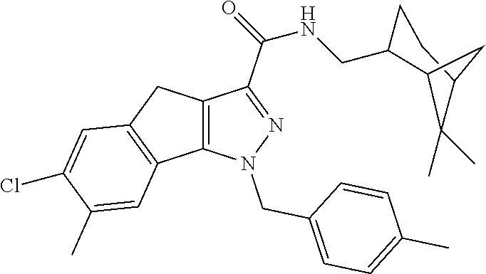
C12=C(N(CC3=CC=C(C)C=C3)N=C1C(NCC1CCC3C(C)(C)C1C3)=O)C1=C(C2)C=C(Cl)C(C)=C1
